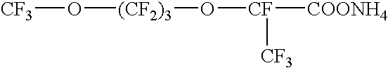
[CF3]O[(CF2)3]O[CF]([COONH4])[CF3]
